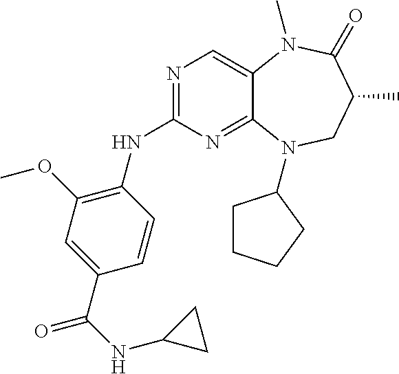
N1=C(NC2=C(OC)C=C(C(NC3CC3)=O)C=C2)N=C2C(=C1)N(C)C(=O)C(C)CN2C1CCCC1
